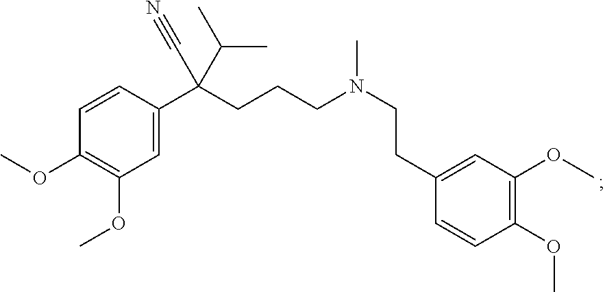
COC1=C(OC)C=C(C(CCCN(CCC2=CC(OC)=C(OC)C=C2)C)(C#N)C(C)C)C=C1
